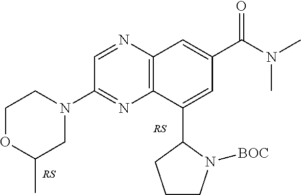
C1=NC2=C(N=C1N1CCOC(C)C1)C(C1CCCN1[BOC])=CC(C(N(C)C)=O)=C2
